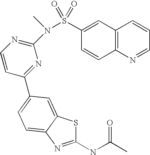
C1(NC(C)=O)=NC2=CC=C(C3=NC(N(S(C4=CC5=C(C=C4)N=CC=C5)(=O)=O)C)=NC=C3)C=C2S1
